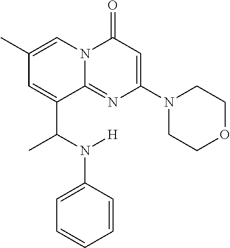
C1(C)=CN2C(=NC(N3CCOCC3)=CC2=O)C(C(N([H])C2=CC=CC=C2)C)=C1
